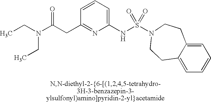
C1=CC=C(NS(N2CCC3=CC=CC=C3CC2)(=O)=O)N=C1CC(N(CC)CC)=O
